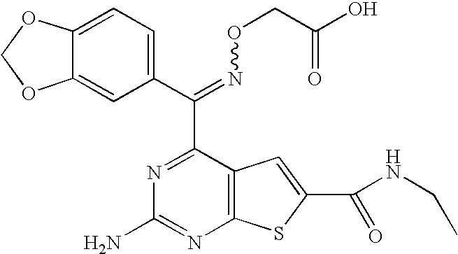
C12=CC(C(=NOCC(=O)O)C3=NC(N)=NC4=C3C=C(C(NCC)=O)S4)=CC=C1OCO2
